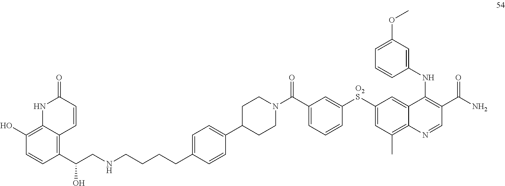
C1(C(CNCCCCC2=CC=C(C3CCN(C(C4=CC=CC([O2S]C5=CC(C)=C6C(=C5)C(NC5=CC(OC)=CC=C5)=C(C(N)=O)C=N6)=C4)=O)CC3)C=C2)O)=C2C(=C(O)C=C1)NC(=O)C=C2
